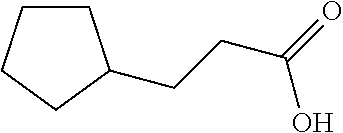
C1CCCC1CCC(=O)O
